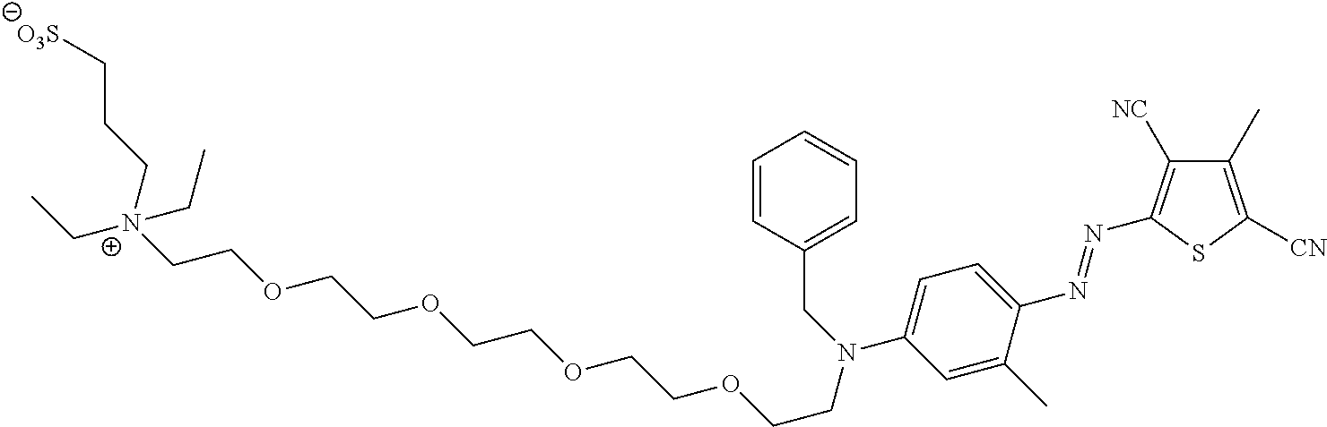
C([N+](CC)(CCC[O3S])CCOCCOCCOCCOCCN(CC1=CC=CC=C1)C1=CC=C(N=NC2=C([NC])C(C)=C([CN])S2)C(C)=C1)C
